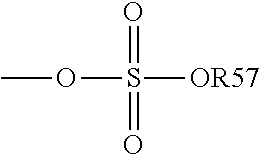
O=S(OC)([OR57])=O
